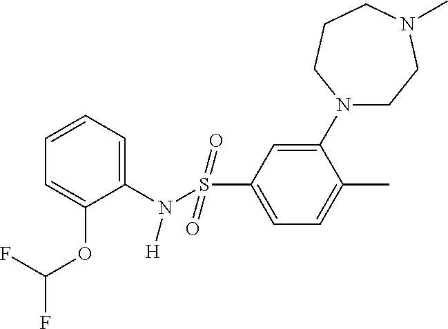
C1=CC=C(N([H])S(=O)(=O)C2=CC=C(C)C(N3CCCN(C)CC3)=C2)C(OC(F)F)=C1
